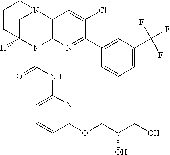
C1CC2([H])CN(C1)C1=C(N2C(NC2=CC=CC(OCC(CO)O)=N2)=O)N=C(C2=CC(C(F)(F)F)=CC=C2)C(Cl)=C1
